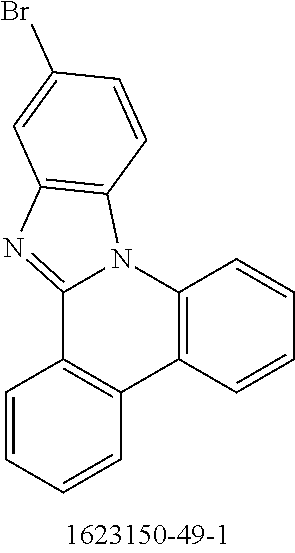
C12=C(C=CC=C1)C1=C(N3C2=NC2=C3C=CC(Br)=C2)C=CC=C1
